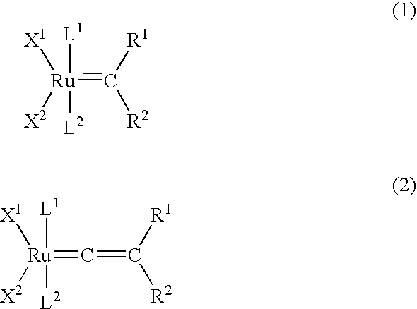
[Ru](=C([R1])[R2])([X1])([X2])([L1])[L2].[Ru](=C=C([R1])[R2])([X1])([X2])([L1])[L2]
